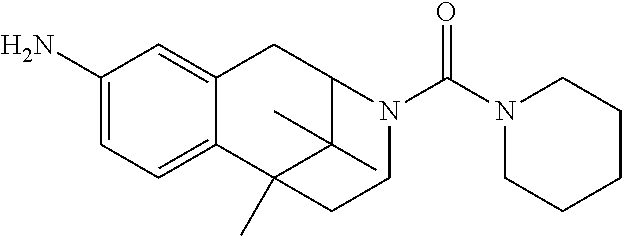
C1=C(N)C=C2C(=C1)C1(C)C(C)(C)C(C2)N(C(N2CCCCC2)=O)CC1
